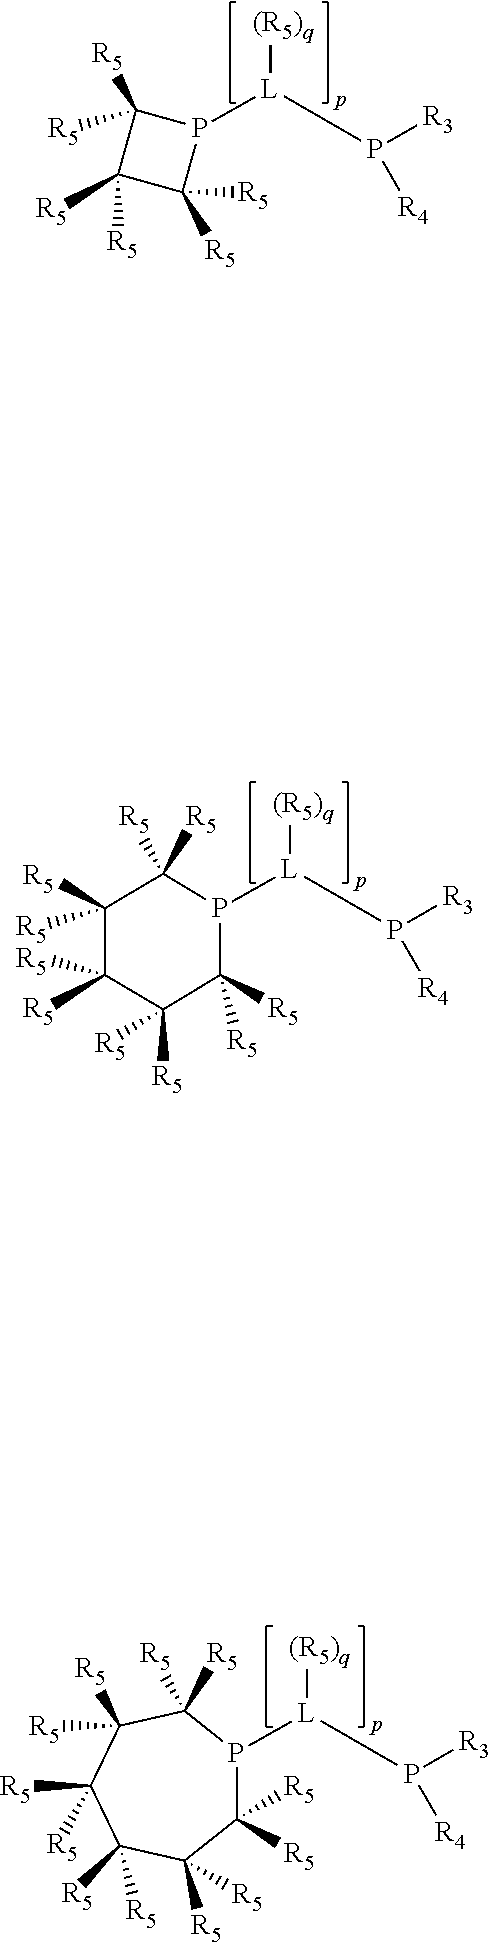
[L]([(R5)q])(P1C([R5])([R5])C([R5])([R5])C1([R5])[R5])P([R3])[R4].[L]([(R5)q])(P1C([R5])([R5])C([R5])([R5])C([R5])([R5])C([R5])([R5])C1([R5])[R5])P([R3])[R4].[L]([(R5)q])(P1C([R5])([R5])C([R5])([R5])C([R5])([R5])C([R5])([R5])C([R5])([R5])C1([R5])[R5])P([R4])[R3]
